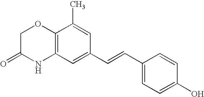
C12=C(C=C(C=CC3=CC=C(O)C=C3)C=C1C)NC(=O)CO2
